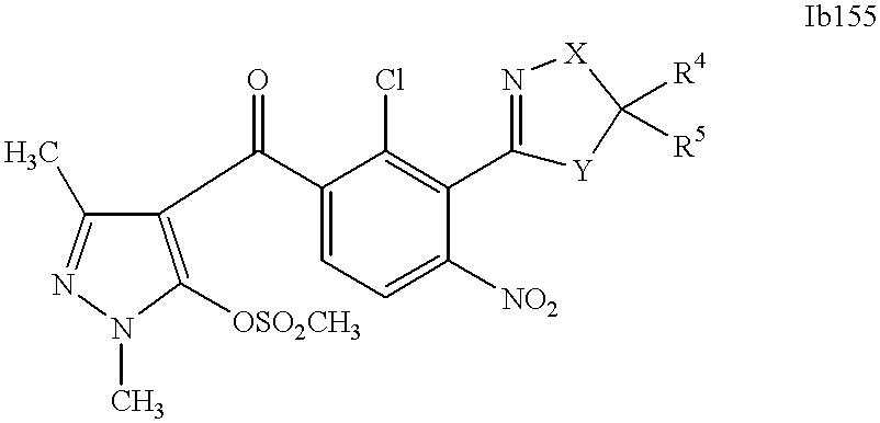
C1(C)=NN(C)C([OSO2CH3])=C1C(=O)C1=CC=C([NO2])C(C2=N[X]C([R4])([R5])[Y]2)=C1Cl
